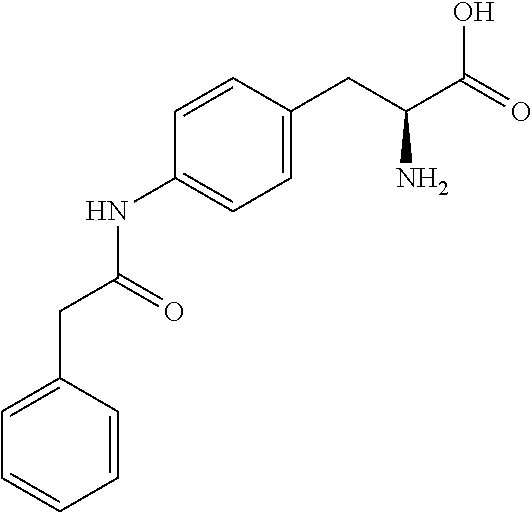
C1=C(CC(NC2=CC=C(CC(C(O)=O)N)C=C2)=O)C=CC=C1
